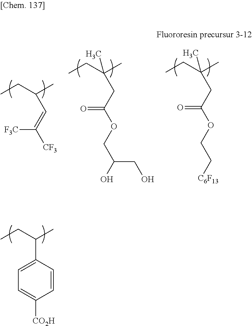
CCC(C)C=C([F3C])[CF3].CCC(C)(CC(=O)OCC(CO)O)C.CCC(C)(CC(=O)OCC[C6F13])C.CCC(C)C1=CC=C([CO2H])C=C1
